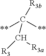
C([**])([**])([R3b])C([R3])[R3a]
